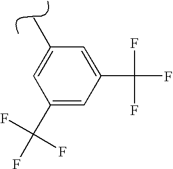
CC1=CC(C(F)(F)F)=CC(C(F)(F)F)=C1
